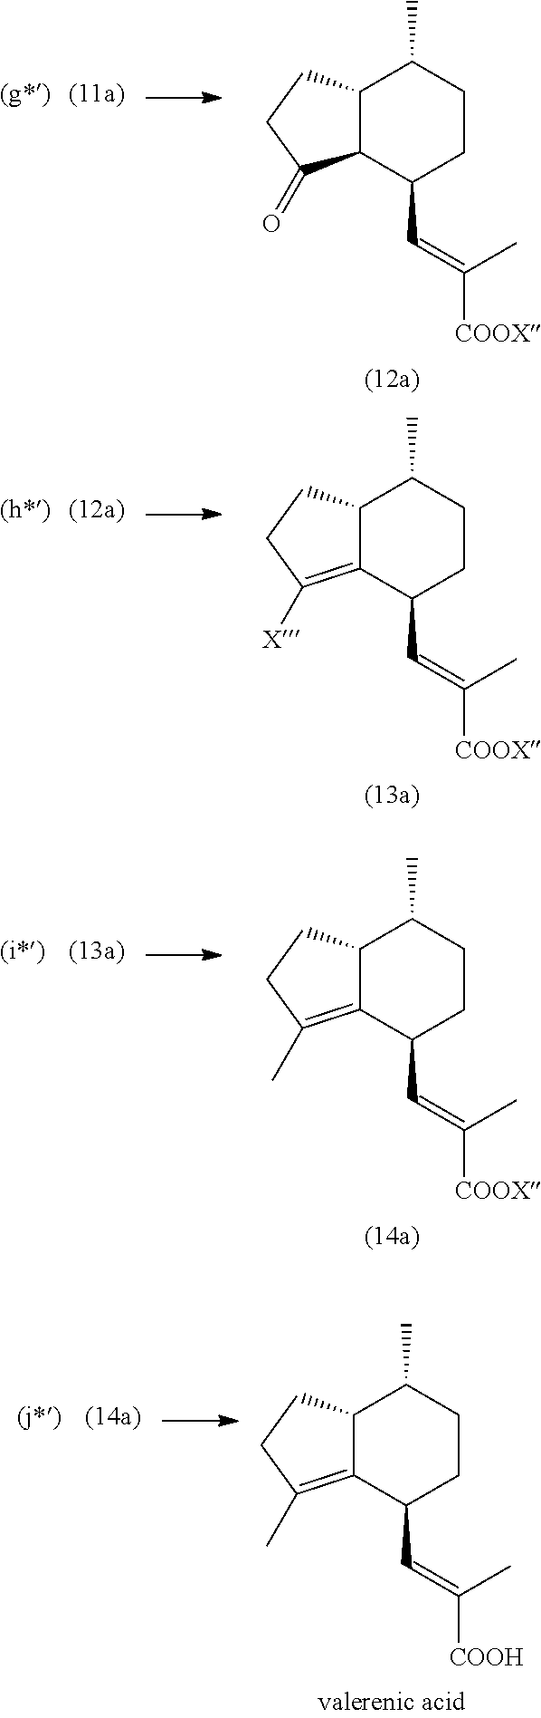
C12C(=O)CCC1C(C)CCC2C=C(C)[COOX].C12=C([X])CCC1C(C)CCC2C=C(C)[COOX].C12=C(C)CCC1C(C)CCC2C=C(C)[COOX].C12=C(C)CCC1C(C)CCC2C=C(C)[COOH]
